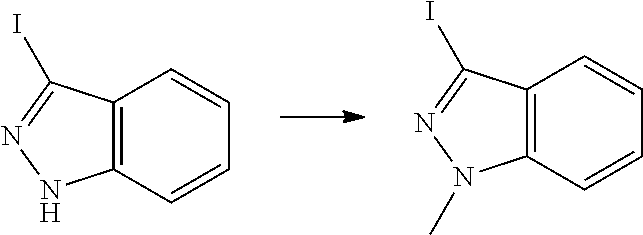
C12=C(C=CC=C1)N(C)N=C2I.C12=C(C=CC=C1)NN=C2I
